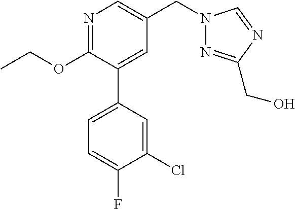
C1(OCC)=NC=C(CN2N=C(CO)N=C2)C=C1C1=CC=C(F)C(Cl)=C1
